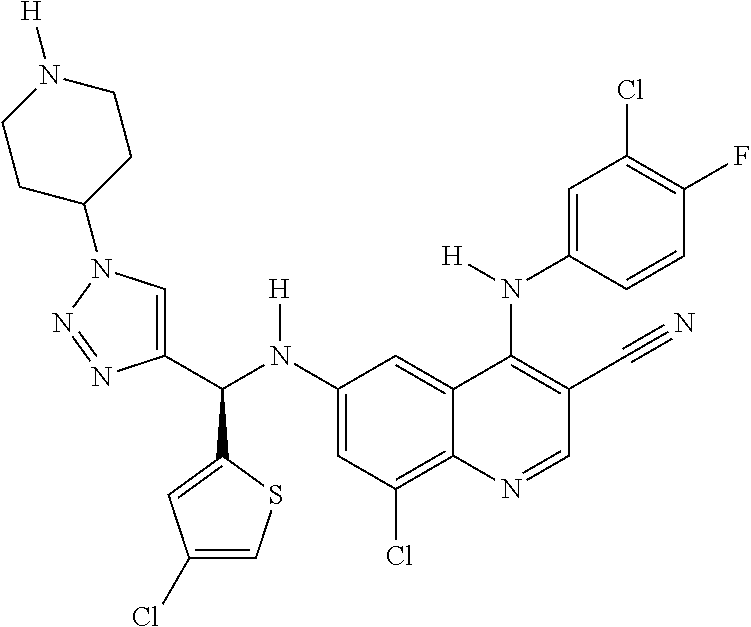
C1(N(C(C2=CN(C3CCN([H])CC3)N=N2)C2=CC(Cl)=CS2)[H])=CC(Cl)=C2C(=C1)C(N(C1=CC(Cl)=C(F)C=C1)[H])=C(C#N)C=N2
